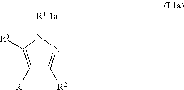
C1([R4])=C([R3])N([R1-1a])N=C1[R2]
